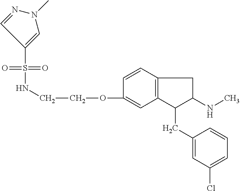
C1(OCCNS(=O)(=O)C2=CN(C)N=C2)=CC2=C(C=C1)CC(NC)C2CC1=CC(Cl)=CC=C1
